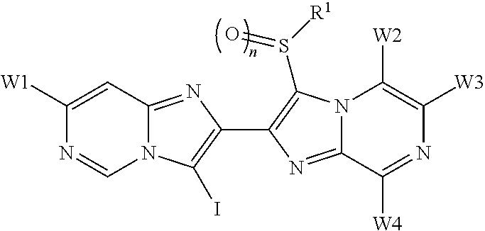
N12C(=NC(C3=C(S([R1])=O)N4C(=N3)C([W4])=NC([W3])=C4[W2])=C1I)C=C([W1])N=C2
